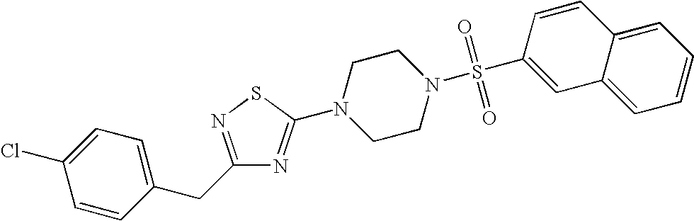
C1=CC(CC2=NSC(N3CCN(S(C4=CC5=CC=CC=C5C=C4)(=O)=O)CC3)=N2)=CC=C1Cl
